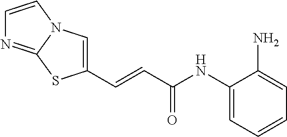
C(=CC(NC1=CC=CC=C1N)=O)C1=CN2C(=NC=C2)S1
